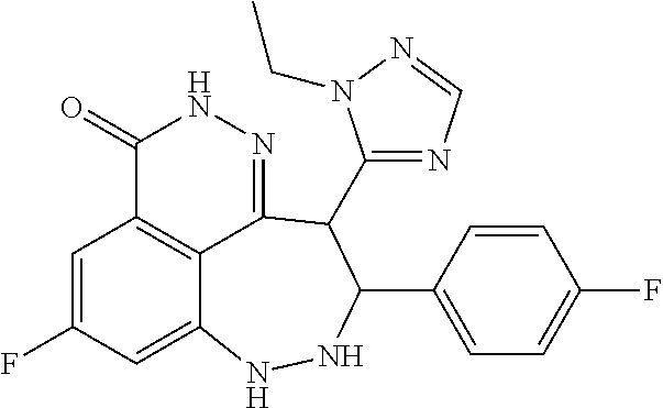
C1=C(F)C=C2C3=C1C(=O)NN=C3C(C1=NC=NN1CC)C(C1=CC=C(F)C=C1)NN2
